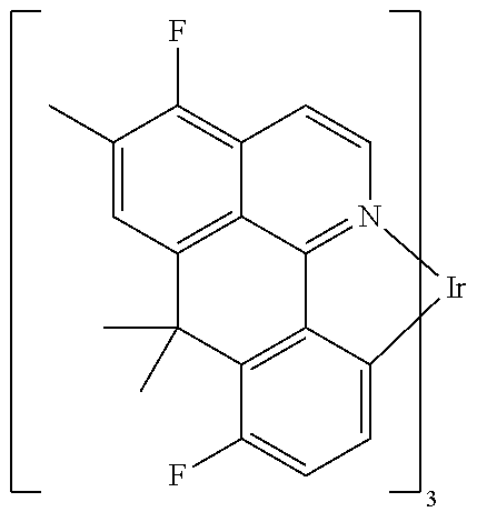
C1(C)=CC2=C3C(=C1F)C=CN1=C3C3=C(C2(C)C)C(F)=CC=C3[Ir]1
